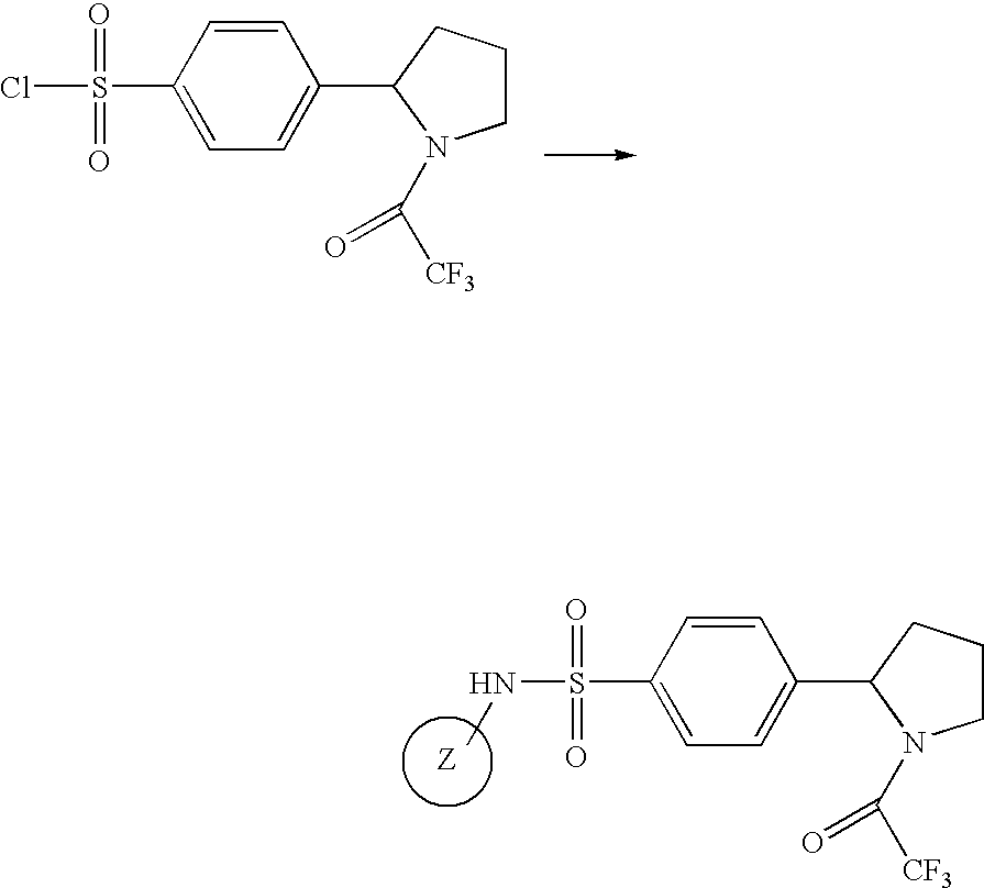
C1=CC(S(=O)(=O)Cl)=CC=C1C1N(C([CF3])=O)CCC1.C1=CC(S(=O)(=O)NC)=CC=C1C1N(C([CF3])=O)CCC1
